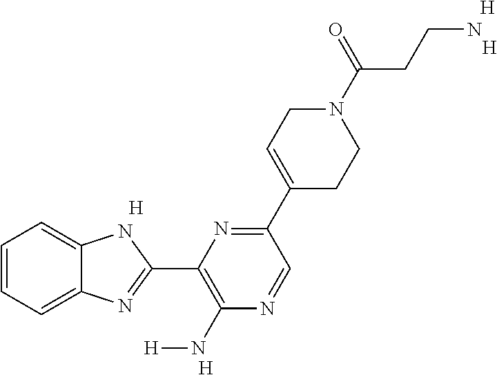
C1=CC=C2C(=C1)NC(C1=C(N[H])N=CC(C3=CCN(C(CCN)=O)CC3)=N1)=N2.[H].[H].[H].[H]
